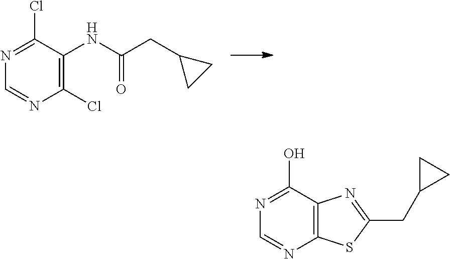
C1(Cl)=NC=NC(Cl)=C1NC(CC1CC1)=O.C1(O)=NC=NC2=C1N=C(CC1CC1)S2
